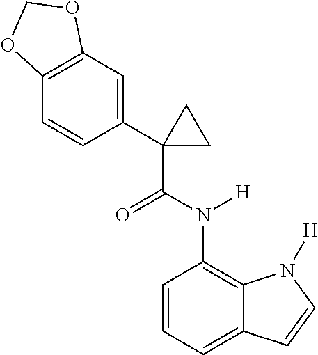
C1=CC2=C(C=C1C1(C(N([H])C3=C4C(=CC=C3)C=CN4[H])=O)CC1)OCO2
